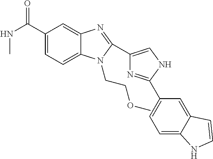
C1(C(NC)=O)=CC=C2C(=C1)N=C(C1=CNC(C3=CC=C4C(=C3)C=CN4)=N1)N2CCOC
